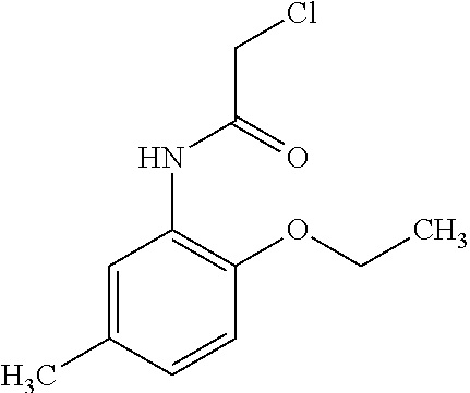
C1=CC(C)=CC(NC(CCl)=O)=C1OCC
